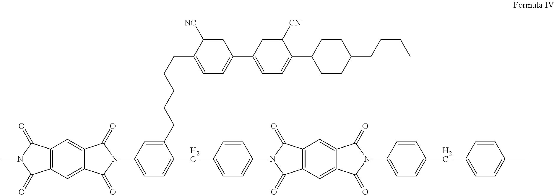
C12=C(C=C3C(=C1)C(=O)N(C1=CC=C(CC4=CC=C(N5C(=O)C6=C(C=C7C(=C6)C(=O)N(C6=CC=C(CC8=CC=C(C)C=C8)C=C6)C7=O)C5=O)C=C4)C(CCCCCC4=CC=C(C5=CC=C(C6CCC(CCCC)CC6)C([CN])=C5)C=C4[NC])=C1)C3=O)C(=O)N(C)C2=O
